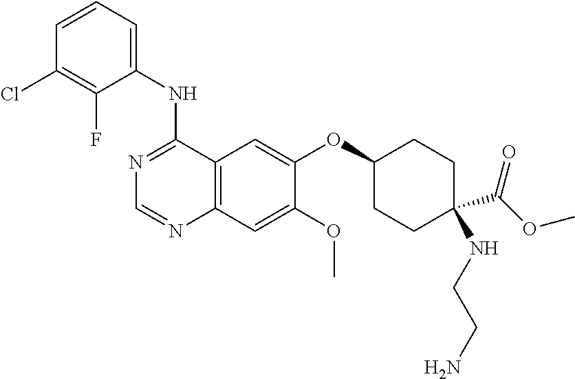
C1=CC=C(NC2=NC=NC3=C2C=C(OC2CCC(C(OC)=O)(NCCN)CC2)C(OC)=C3)C(F)=C1Cl
